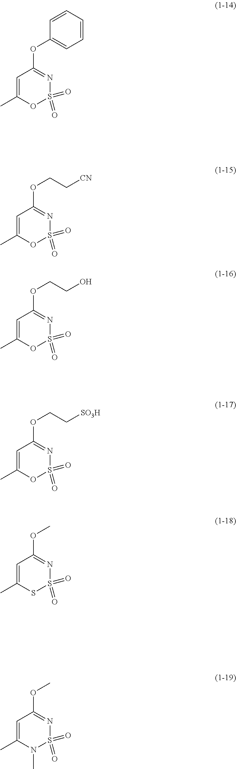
C1=C(C)OS(=O)(=O)N=C1OCC[CN].C1=C(C)OS(=O)(=O)N=C1OCCO.C1=C(C)OS(=O)(=O)N=C1OCC[SO3H].C1=C(C)SS(=O)(=O)N=C1OC.C1=C(C)N(C)S(=O)(=O)N=C1OC.C1=C(C)OS(=O)(=O)N=C1OC1=CC=CC=C1
